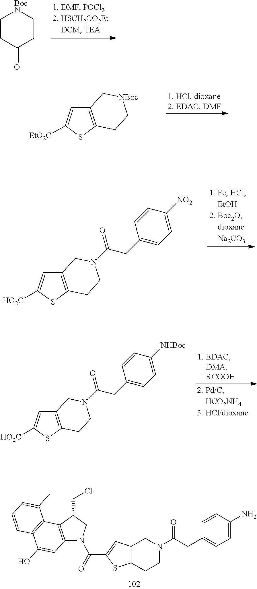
C1(=O)CC[BocN]CC1.C12=C(SC([EtO2C])=C1)CC[NBoc]C2.C12=C(SC([HO2C])=C1)CCN(C(CC1=CC=C([NO2])C=C1)=O)C2.C12=C(SC([HO2C])=C1)CCN(C(CC1=CC=C([NHBoc])C=C1)=O)C2.C12=C(C(CCl)CN1C(C1=CC3=C(S1)CCN(C(=O)CC1=CC=C(N)C=C1)C3)=O)C1=C(C(O)=C2)C=CC=C1C
